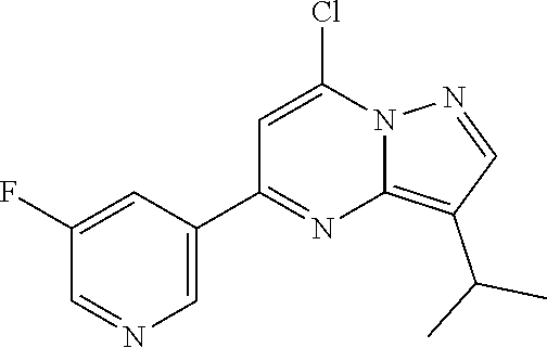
C1(C(C)C)=C2N=C(C3=CN=CC(F)=C3)C=C(Cl)N2N=C1
